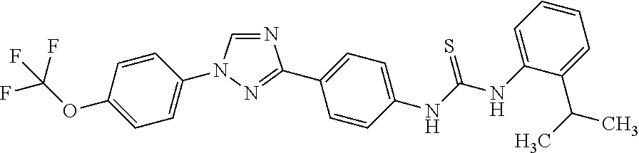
C1=C(OC(F)(F)F)C=CC(N2C=NC(C3=CC=C(NC(NC4=CC=CC=C4C(C)C)=S)C=C3)=N2)=C1
